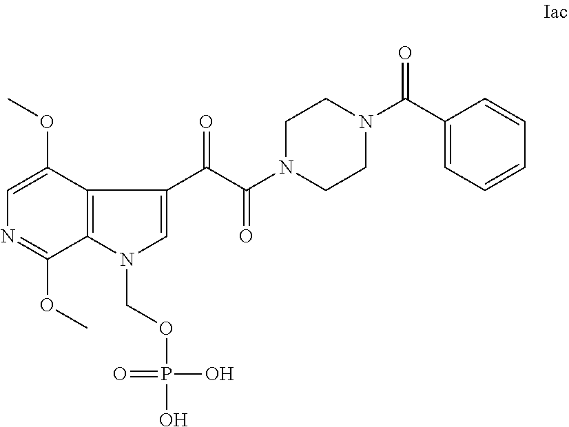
C1=C(OC)C2=C(C(OC)=N1)N(COP(O)(=O)O)C=C2C(C(N1CCN(C(=O)C2=CC=CC=C2)CC1)=O)=O
